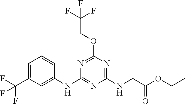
O(C1=NC(NC2=CC(C(F)(F)F)=CC=C2)=NC(NCC(=O)OCC)=N1)CC(F)(F)F
